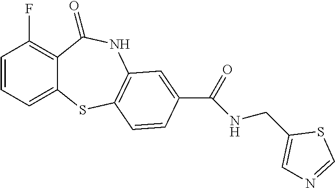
C1=CC=C2C(=C1F)C(=O)NC1=C(S2)C=CC(C(=O)NCC2=CN=CS2)=C1
